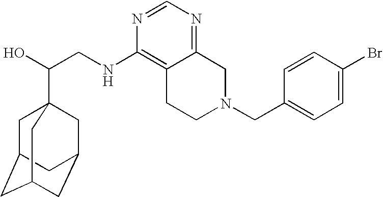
C(CNC1=C2C(=NC=N1)CN(CC1=CC=C(Br)C=C1)CC2)(O)C12CC3CC(CC(C1)C3)C2
